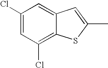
C1(Cl)=CC(Cl)=C2C(=C1)C=C(C)S2
